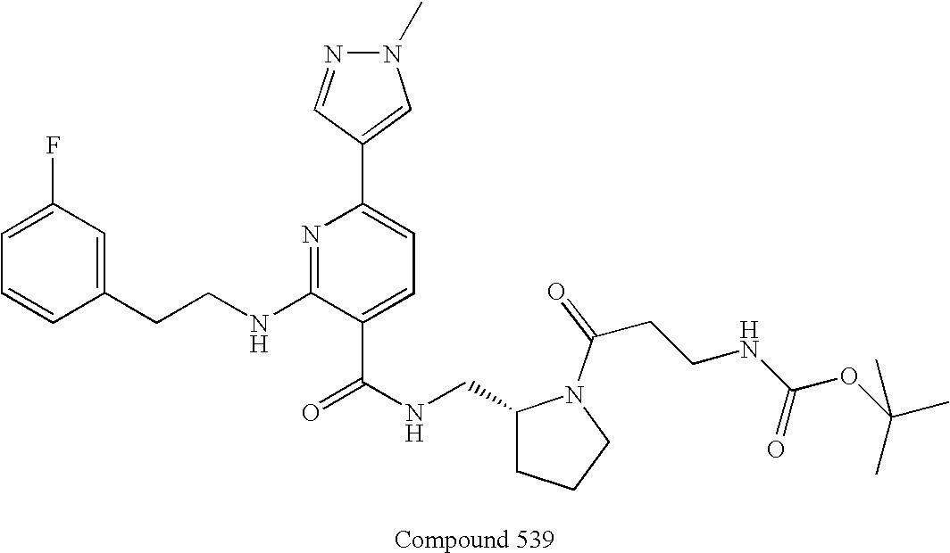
C1=CC(CCNC2=NC(C3=CN(C)N=C3)=CC=C2C(NCC2CCCN2C(=O)CCNC(=O)OC(C)(C)C)=O)=CC(F)=C1
